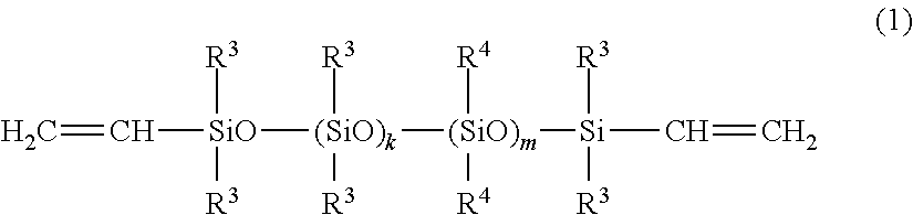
C=C[SiO]([(SiO)k]([(SiO)m]([Si](C=C)([R3])[R3])([R4])[R4])([R3])[R3])([R3])[R3]
